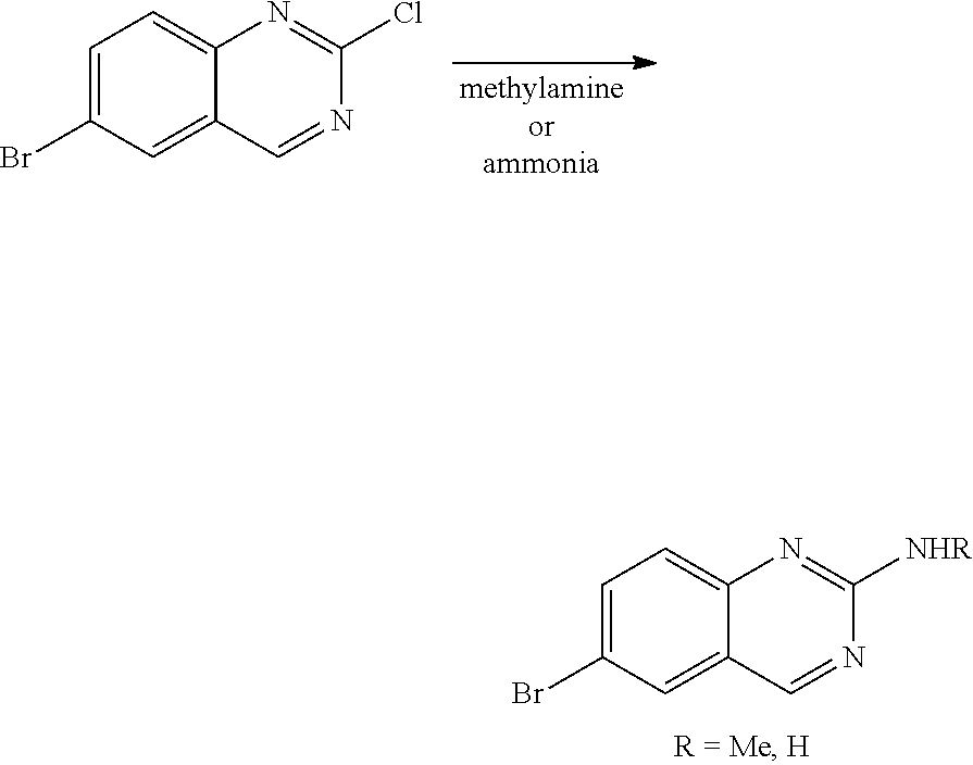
C1=C(Br)C=C2C(=C1)N=C([NHR])N=C2.C1=C(Br)C=C2C(=C1)N=C(Cl)N=C2
